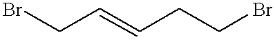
BrCC=CCCBr
